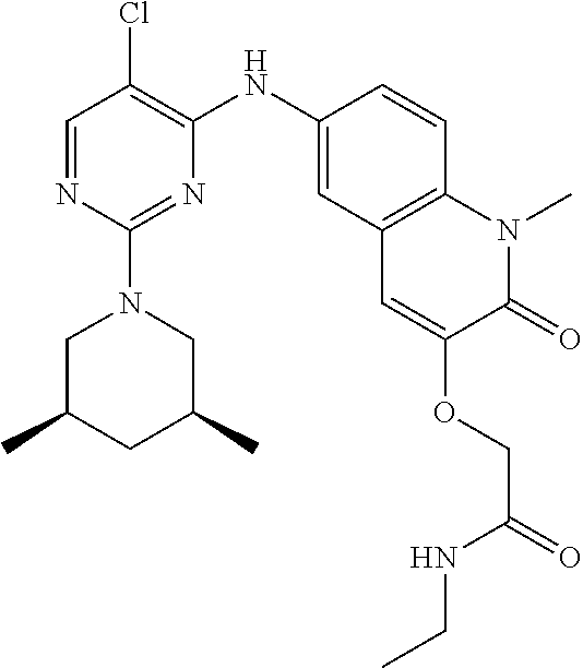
C1=NC(N2CC(C)CC(C)C2)=NC(NC2=CC3=C(C=C2)N(C)C(=O)C(OCC(=O)NCC)=C3)=C1Cl
